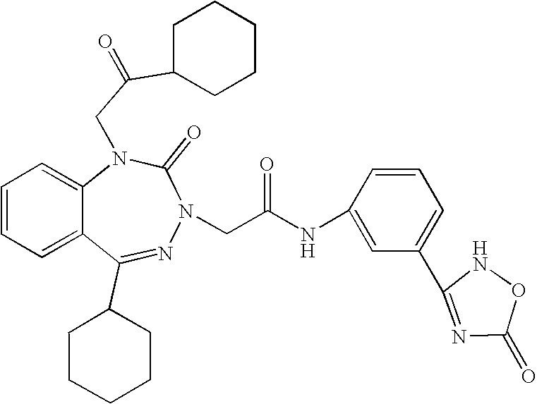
C1=CC=C2C(=C1)N(CC(C1CCCCC1)=O)C(=O)N(CC(NC1=CC(C3=NC(=O)ON3)=CC=C1)=O)N=C2C1CCCCC1
